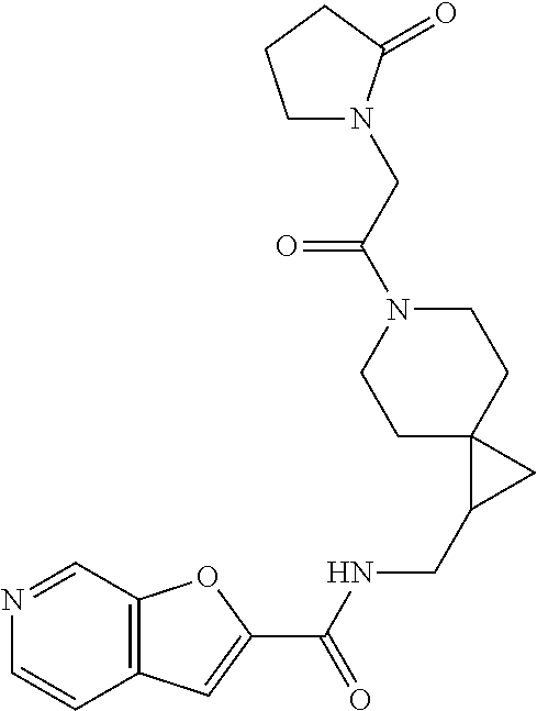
C1C2(CCN(C(CN3CCCC3=O)=O)C1)C(CNC(C1=CC3=C(O1)C=NC=C3)=O)C2
